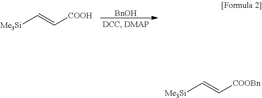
[BnOH].[Me3Si]C=C[COOH].[Me3Si]C=C[COOBn]
